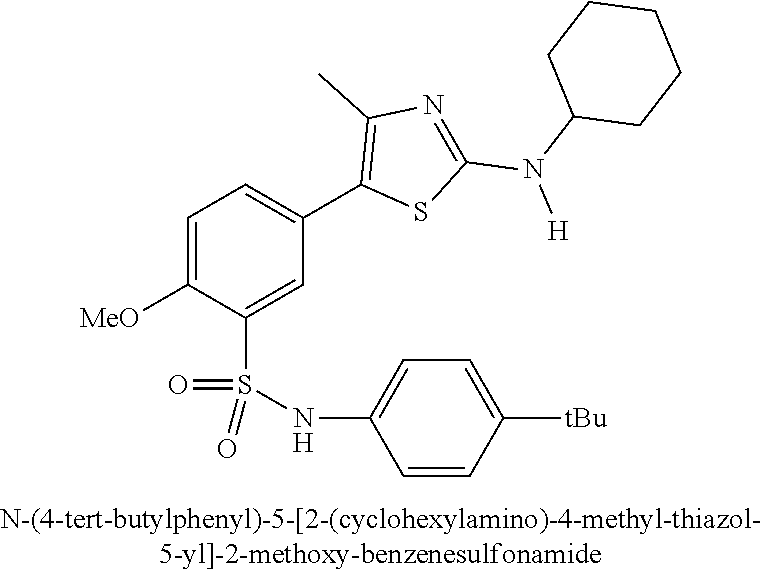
C1=C([OMe])C(S(NC2=CC=C([tBu])C=C2)(=O)=O)=CC(C2=C(C)N=C(N(C3CCCCC3)[H])S2)=C1
